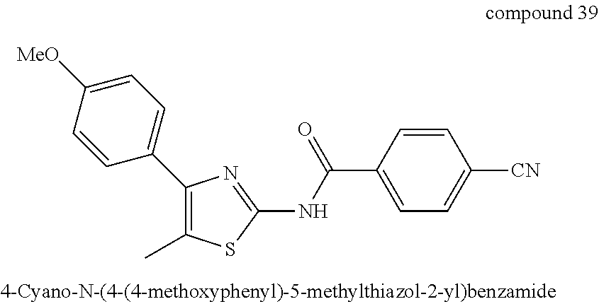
C1(C)=C(C2=CC=C([MeO])C=C2)N=C(NC(C2=CC=C([CN])C=C2)=O)S1
